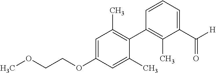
C1=C(OCCOC)C=C(C)C(C2=C(C)C(C([H])=O)=CC=C2)=C1C
